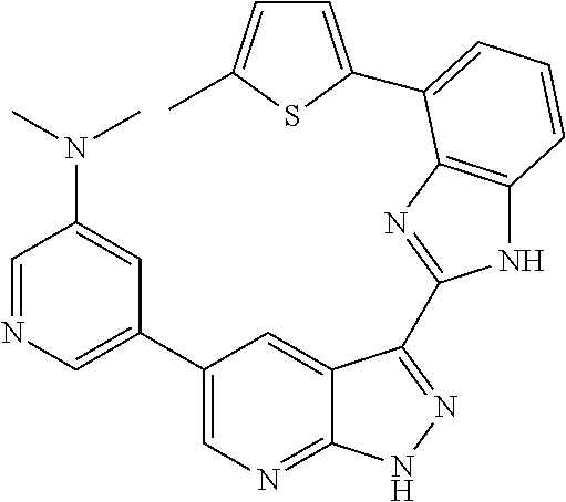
C1(C2=CN=CC(N(C)C)=C2)=CN=C2C(=C1)C(C1=NC3=C(N1)C=CC=C3C1=CC=C(C)S1)=NN2
